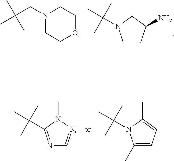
N1(CC(C)(C)C)CCOCC1.C1CC(N)CN1C(C)(C)C.N1=C(C(C)(C)C)N(C)N=C1.C1(C)=CC=C(C)N1C(C)(C)C
